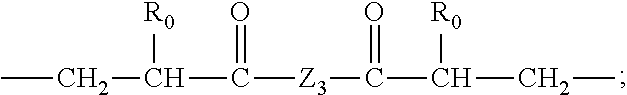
CCC([R0])C(=O)[Z3]C(=O)C([R0])CC
